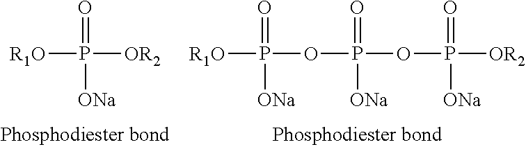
[R1O]P(=O)([ONa])[OR2].[R1O]P(OP(OP([OR2])([ONa])=O)([ONa])=O)([ONa])=O
